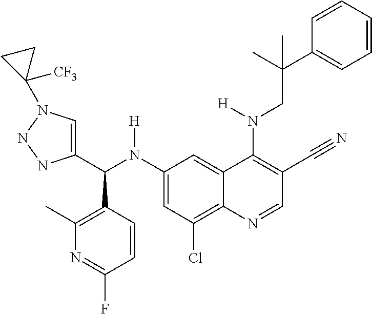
C1(N(C(C2=CN(C3([CF3])CC3)NN2)C2=C(C)N=C(F)C=C2)[H])=CC(Cl)=C2C(=C1)C(N(CC(C1=CC=CC=C1)(C)C)[H])=C(C#N)C=N2
